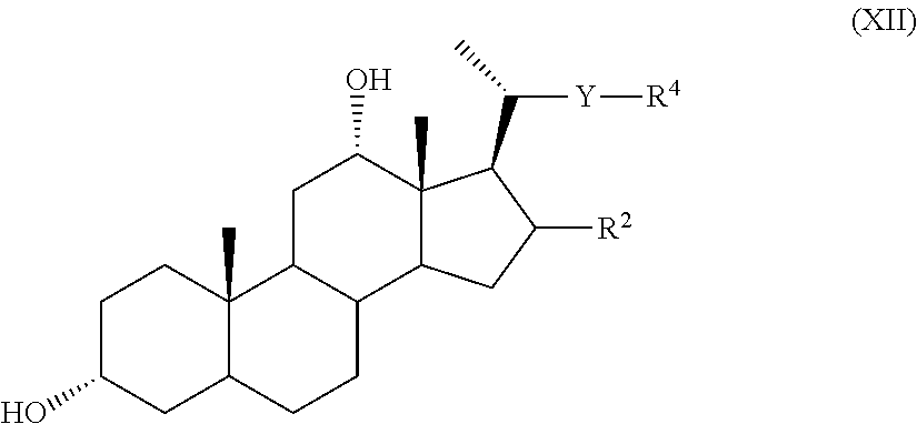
C1C(O)CC2C(C)(C1)C1C(CC2)C2C(C)(C(O)C1)C(C(C)[Y][R4])C([R2])C2
